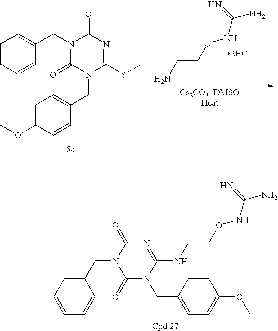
NCCONC(N)=N.[2HCl].C1=CC=CC(CN2C(=O)N(CC3=CC=C(OC)C=C3)C(SC)=NC2=O)=C1.C1=CC=CC(CN2C(=O)N(CC3=CC=C(OC)C=C3)C(NCCONC(N)=N)=NC2=O)=C1
